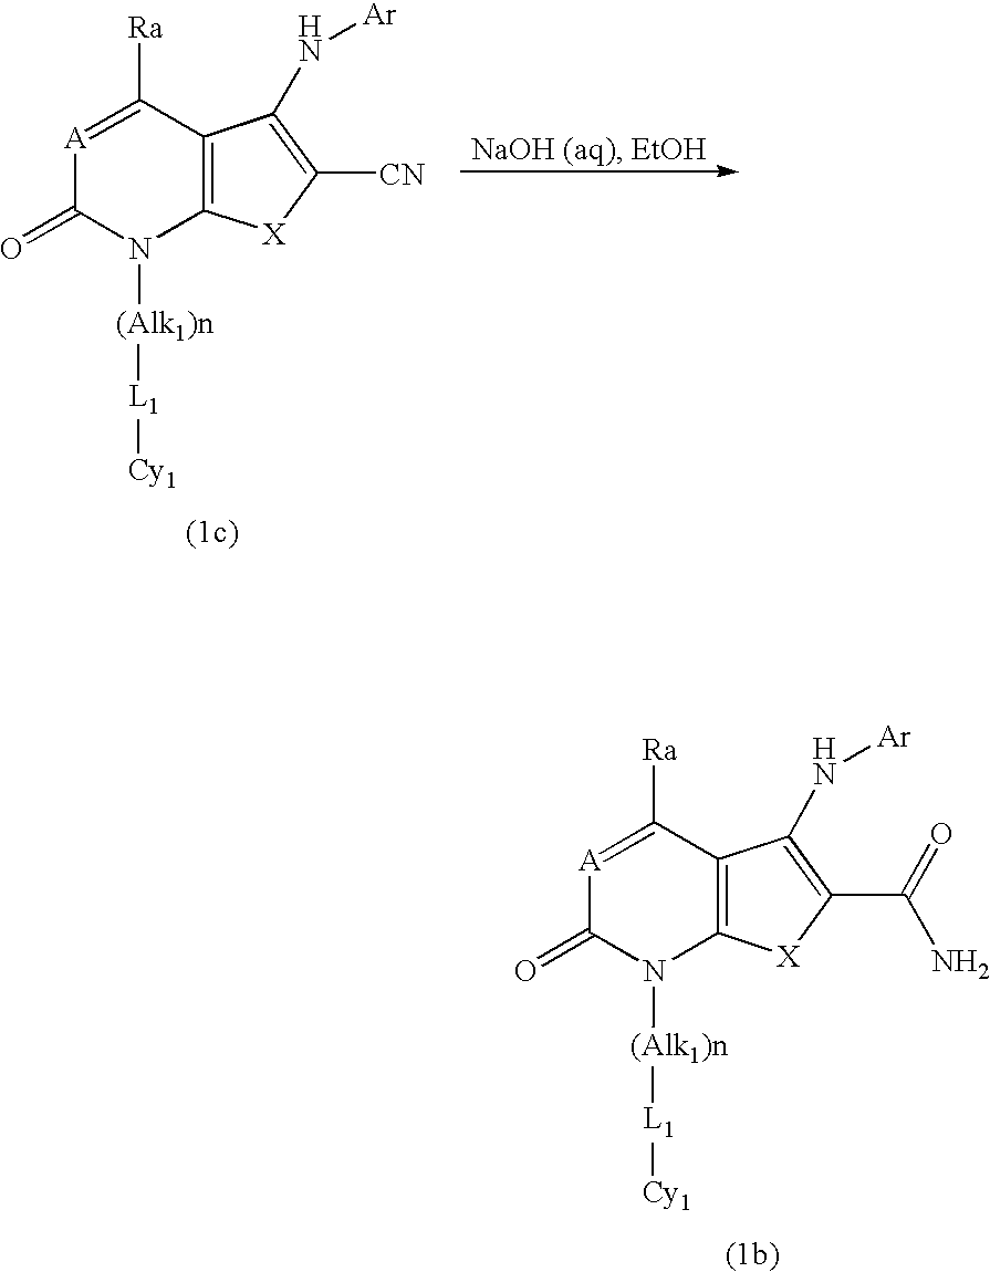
[A]1=C([Ra])C2=C(N([(Alk1)n][L1][Cy1])C1=O)[X]C(C(N)=O)=C2N[Ar].[A]1=C([Ra])C2=C(N([(Alk1)n][L1][Cy1])C1=O)[X]C([CN])=C2N[Ar]
